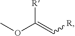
COC(=C[R])[R]
